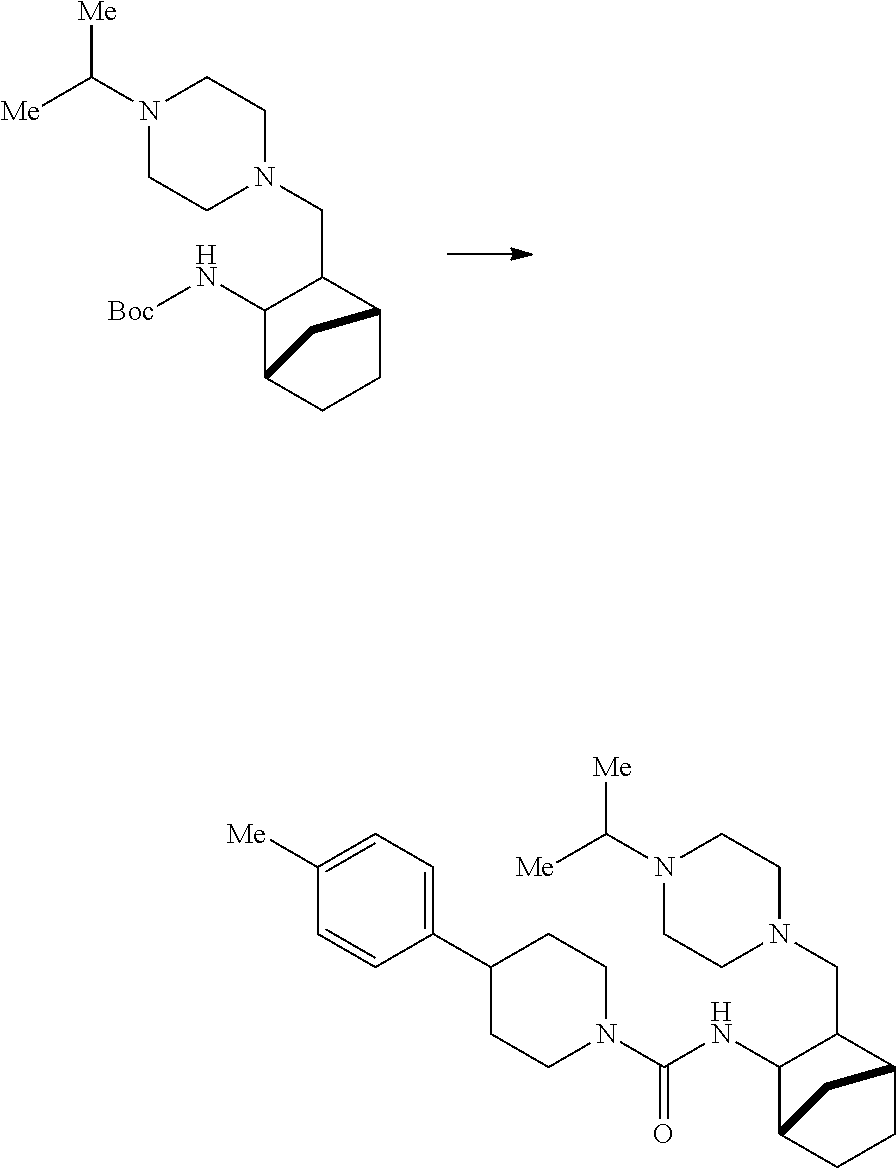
C1N(C([Me])[Me])CCN(CC2C(N[Boc])C3CCC2C3)C1.C1N(C([Me])[Me])CCN(CC2C(NC(N3CCC(C4=CC=C([Me])C=C4)CC3)=O)C3CCC2C3)C1
